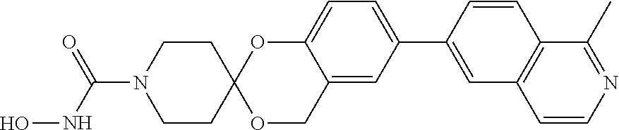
C12=CC(C3=CC4=C(C=C3)C(C)=NC=C4)=CC=C1OC1(OC2)CCN(C(NO)=O)CC1
